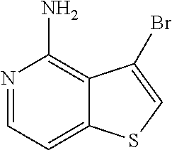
N1=CC=C2C(=C1N)C(Br)=CS2
